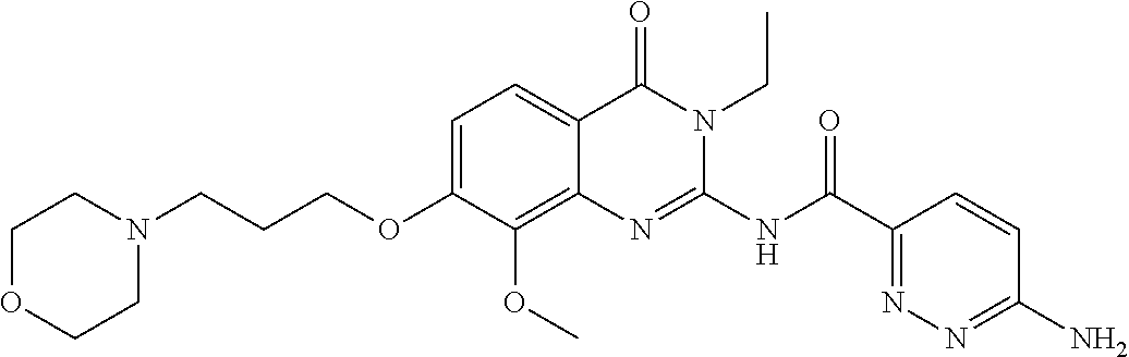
C1=C(OCCCN2CCOCC2)C(OC)=C2C(=C1)C(=O)N(CC)C(NC(C1=NN=C(N)C=C1)=O)=N2
